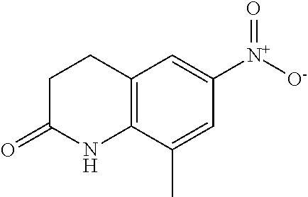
C12=C(C(C)=CC([N+](=O)[O-])=C1)NC(=O)CC2
